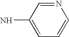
C1=C(N)C=NC=C1
